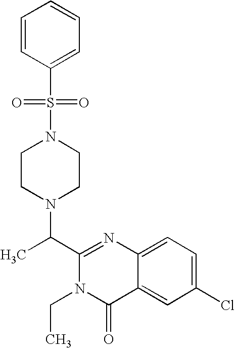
N1(S(C2=CC=CC=C2)(=O)=O)CCN(C(C2=NC3=CC=C(Cl)C=C3C(=O)N2CC)C)CC1
